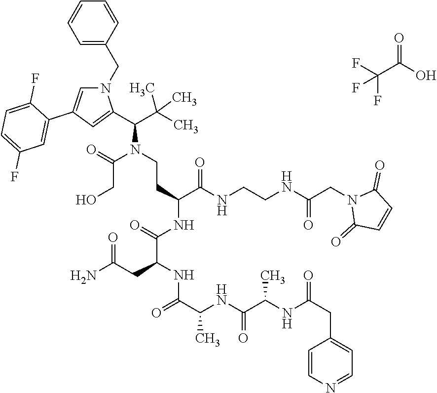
N1(CC2=CC=CC=C2)C=C(C2=CC(F)=CC=C2F)C=C1C(C(C)(C)C)N(CCC(C(NCCNC(CN1C(=O)C=CC1=O)=O)=O)NC(C(NC(C(NC(C(NC(=O)CC1=CC=NC=C1)C)=O)C)=O)CC(N)=O)=O)C(=O)CO.FC(C(O)=O)(F)F
